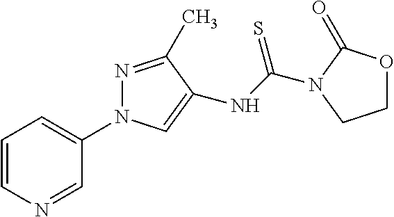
C1=CN=CC(N2N=C(C)C(NC(=S)N3C(=O)OCC3)=C2)=C1
